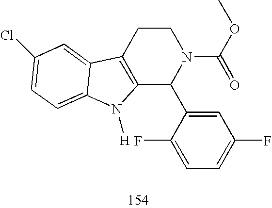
C12=C(CCN(C(=O)OC)C1C1=CC(F)=CC=C1F)C1=CC(Cl)=CC=C1N2[H]
